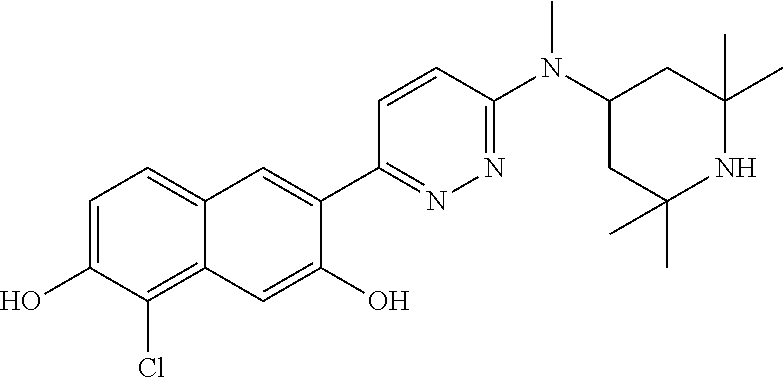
C12=CC=C(O)C(Cl)=C1C=C(O)C(C1=NN=C(N(C3CC(C)(C)NC(C)(C)C3)C)C=C1)=C2
